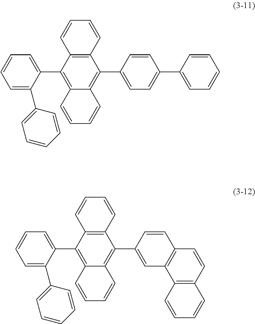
C12=C(C=CC=C1)C(C1=CC=CC=C1C1=CC=CC=C1)=C1C(=C2C2=CC=C(C3=CC=CC=C3)C=C2)C=CC=C1.C12=C(C=CC=C1)C(C1=CC=CC=C1C1=CC=CC=C1)=C1C(=C2C2=CC3=C(C=C2)C=CC2=C3C=CC=C2)C=CC=C1
